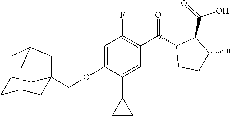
O(C1=CC(F)=C(C(=O)C2CCC(C)C2C(O)=O)C=C1C1CC1)CC12CC3CC(C1)CC(C3)C2
